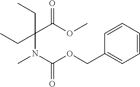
C1=CC=CC(COC(N(C(C(OC)=O)(CC)CC)C)=O)=C1
